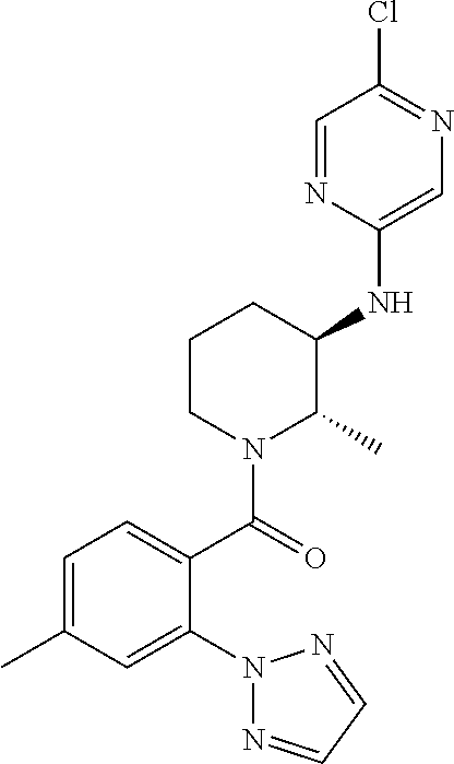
C1CN(C(=O)C2=CC=C(C)C=C2N2N=CC=N2)C(C)C(NC2=CN=C(Cl)C=N2)C1
